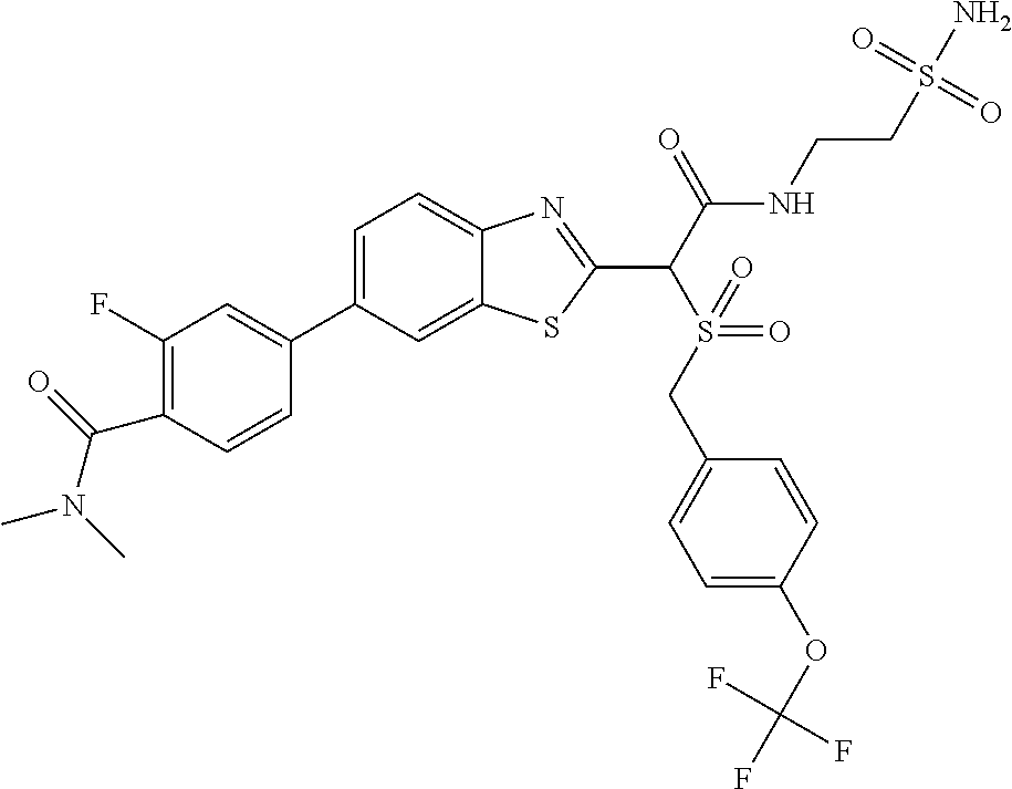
C1=C(C2=CC(F)=C(C(N(C)C)=O)C=C2)C=C2C(=C1)N=C(C(C(NCCS(N)(=O)=O)=O)S(=O)(=O)CC1=CC=C(OC(F)(F)F)C=C1)S2
